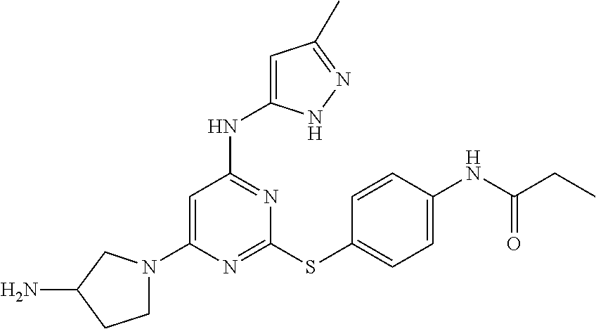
N1=C(SC2=CC=C(NC(CC)=O)C=C2)N=C(NC2=CC(C)=NN2)C=C1N1CCC(N)C1
